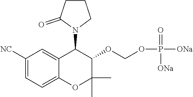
C1([NC])=CC=C2C(=C1)C(N1CCCC1=O)C(OCOP(=O)([ONa])[ONa])C(C)(C)O2
